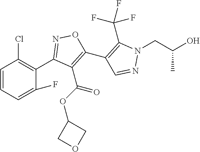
C1(F)=CC=CC(Cl)=C1C1=NOC(C2=C(C(F)(F)F)N(CC(O)C)N=C2)=C1C(=O)OC1COC1
